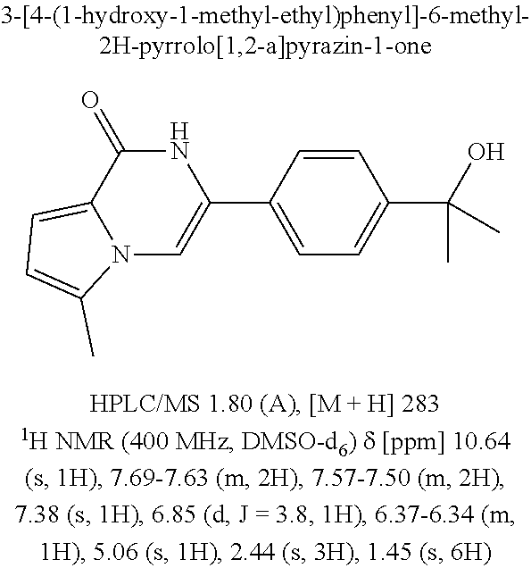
N12C=C(C3=CC=C(C(C)(O)C)C=C3)NC(=O)C1=CC=C2C
